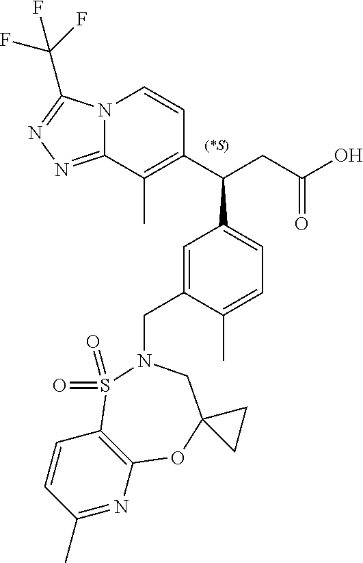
C1(C)=NC2=C(C=C1)S(=O)(=O)N(CC1=CC(C(C3=C(C)C4=NN=C(C(F)(F)F)N4C=C3)CC(O)=O)=CC=C1C)CC1(O2)CC1
